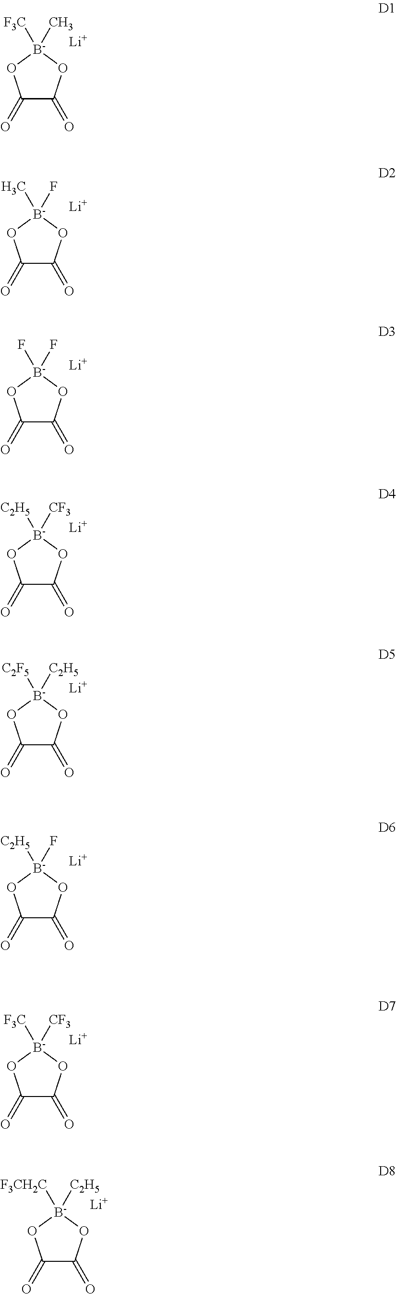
C1(=O)C(=O)O[B-](C)([F3C])O1.[Li].C1(=O)C(=O)O[B-](F)(C)O1.[Li].C1(=O)C(=O)O[B-](F)(F)O1.[Li].C1(=O)C(=O)O[B-]([CF3])([C2H5])O1.[Li].C1(=O)C(=O)O[B-]([C2H5])([C2F5])O1.[Li].C1(=O)C(=O)O[B-](F)([C2H5])O1.[Li].C1(=O)C(=O)O[B-]([CF3])([F3C])O1.[Li].C1(=O)C(=O)O[B-]([C2H5])([F3CH2C])O1.[Li]
